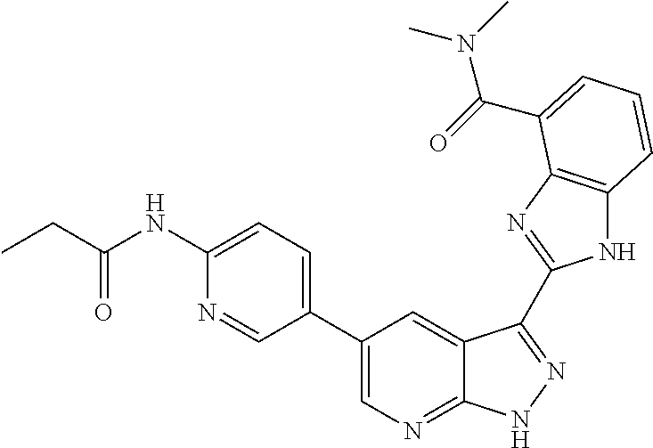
C1(C2=CN=C3C(=C2)C(C2=NC4=C(N2)C=CC=C4C(=O)N(C)C)=NN3)=CC=C(NC(=O)CC)N=C1
